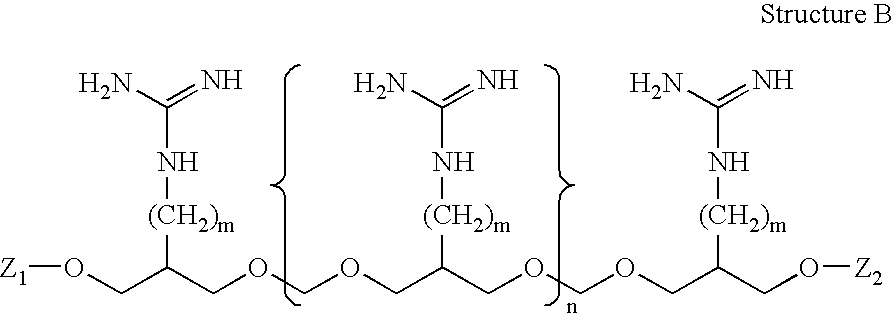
C(N[(CH2)m]C(CO[Z1])COCOCC(COCOCC(CO[Z2])[(CH2)m]NC(N)=N)[(CH2)m]NC(N)=N)(N)=N
